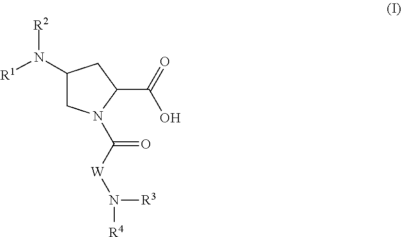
C1(N([R1])[R2])CN(C([W]N([R3])[R4])=O)C(C(=O)O)C1
